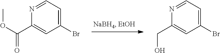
N1=CC=C(Br)C=C1C(OC)=O.N1=CC=C(Br)C=C1CO
